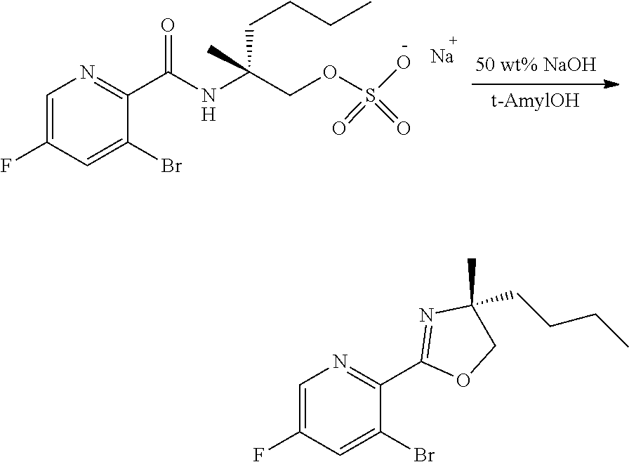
C1=C(F)C=C(Br)C(C(NC(COS(O)(=O)=O)(C)CCCC)=O)=N1.[H].[Na].C1=C(F)C=C(Br)C(C2=NC(C)(CCCC)CO2)=N1
